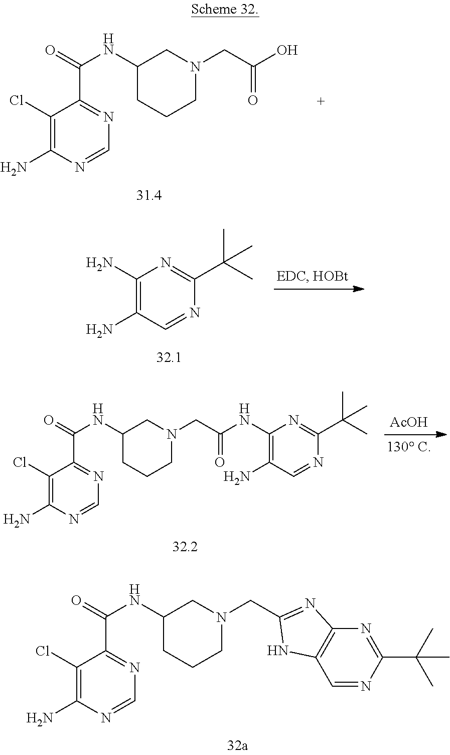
C1(Cl)=C(N)N=CN=C1C(=O)NC1CCCN(CC(O)=O)C1.C1(N)=C(N)C=NC(C(C)(C)C)=N1.[AcOH].C1(Cl)=C(N)N=CN=C1C(=O)NC1CCCN(CC(NC2=C(N)C=NC(C(C)(C)C)=N2)=O)C1.C1(Cl)=C(N)N=CN=C1C(=O)NC1CCCN(CC2=NC3=C(C=NC(C(C)(C)C)=N3)N2)C1
